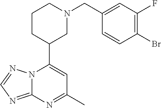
N12C(=NC=N1)N=C(C)C=C2C1CN(CC2=CC(F)=C(Br)C=C2)CCC1
